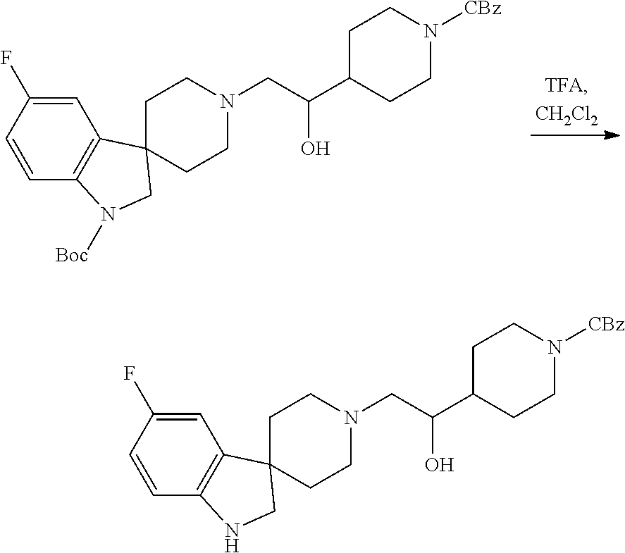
C1=C(F)C=CC2=C1C1(CN2[Boc])CCN(CC(C2CCN([CBz])CC2)O)CC1.C1=C(F)C=CC2=C1C1(CN2)CCN(CC(C2CCN([CBz])CC2)O)CC1
